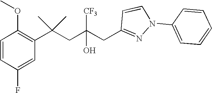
C1(F)=CC(C(CC(CC2=NN(C3=CC=CC=C3)C=C2)([CF3])O)(C)C)=C(OC)C=C1
